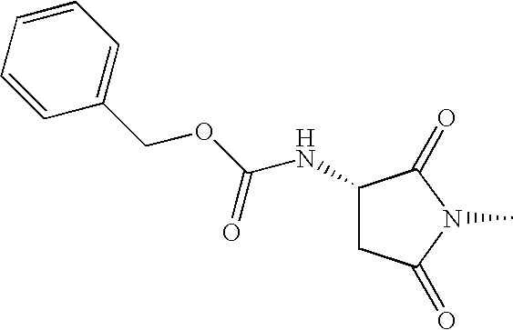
C1C(NC(OCC2=CC=CC=C2)=O)C(=O)N(C)C1=O
